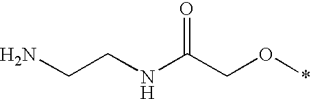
NCCNC(CO*)=O
